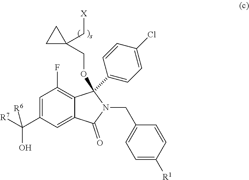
C1=C(C(O)([R6])[R7])C=C2C(=C1F)C(OCC1(C[X])CC1)(C1=CC=C(Cl)C=C1)N(CC1=CC=C([R1])C=C1)C2=O
